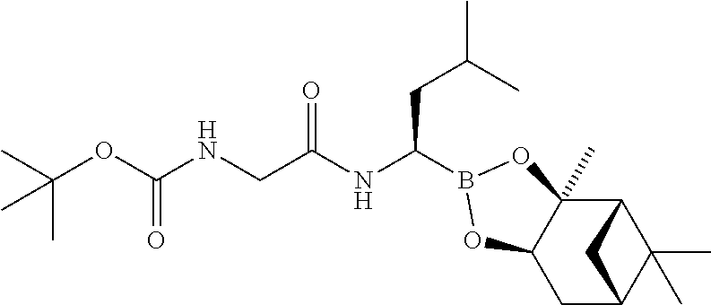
C(OC(NCC(NC(CC(C)C)B1OC2(C)C3C(C)(C)C(CC2O1)C3)=O)=O)(C)(C)C
